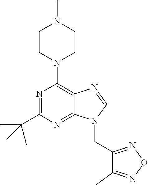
C1CN(C2=C3C(=NC(C(C)(C)C)=N2)N(CC2=NON=C2C)C=N3)CCN1C
